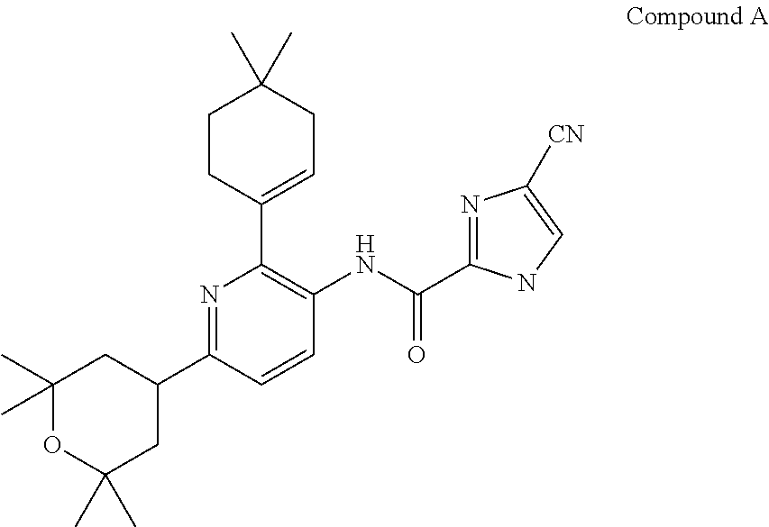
C1(C)(C)OC(C)(C)CC(C2=NC(C3=CCC(C)(C)CC3)=C(NC(C3=NC([CN])=CN3)=O)C=C2)C1
